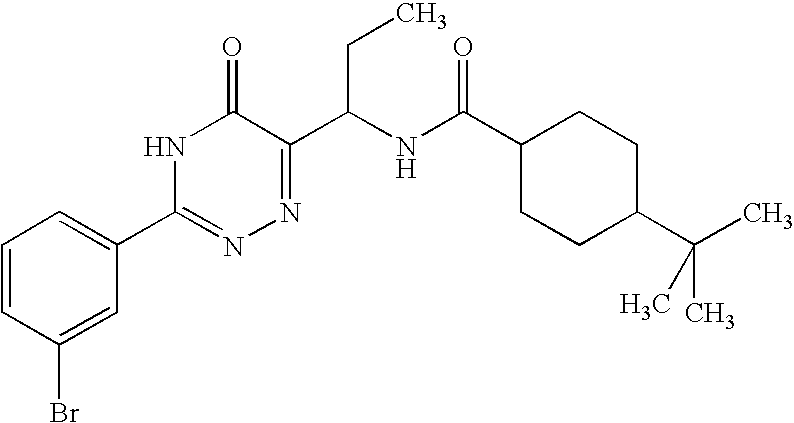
C1=CC(Br)=CC(C2=NN=C(C(NC(C3CCC(C(C)(C)C)CC3)=O)CC)C(=O)N2)=C1
